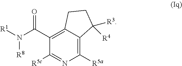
C1(C(N([R1])[R8])=O)=C2C(=C([R5a])N=C1[R5c])C([R3])([R4])CC2
